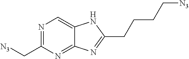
N1=C(C[N3])N=C2C(=C1)NC(CCCC[N3])=N2
